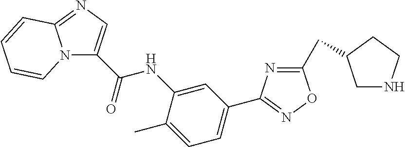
C1(CC2CNCC2)=NC(C2=CC=C(C)C(NC(=O)C3=CN=C4N3C=CC=C4)=C2)=NO1
